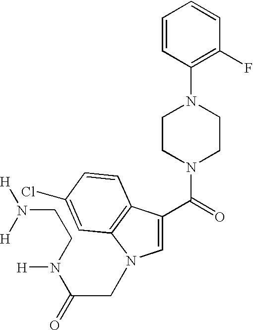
C1=CC(N2CCN(C(=O)C3=CN(CC(=O)N(CCN([H])[H])[H])C4=C3C=CC(Cl)=C4)CC2)=C(F)C=C1
